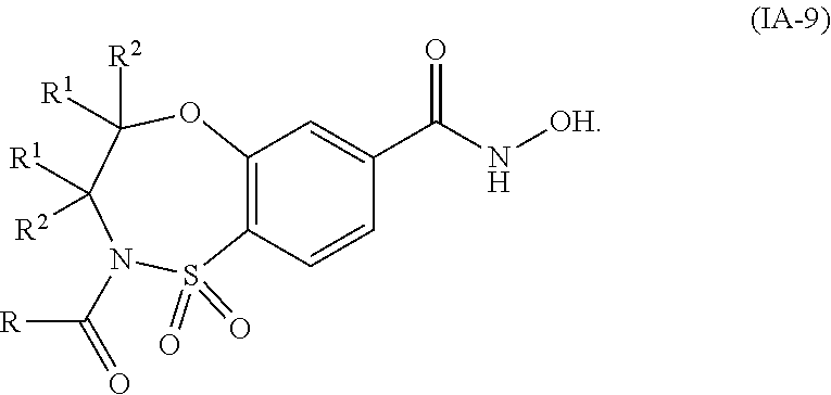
N1(C([R])=O)S(=O)(=O)C2=C(OC([R2])([R1])C1([R2])[R1])C=C(C(=O)N[OH])C=C2
